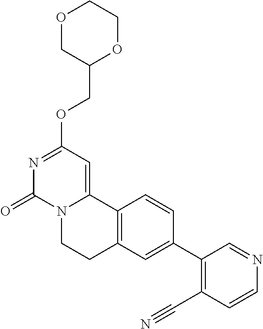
O1CC(COC2=NC(=O)N3C(=C2)C2=C(CC3)C=C(C3=C(C#N)C=CN=C3)C=C2)OCC1
